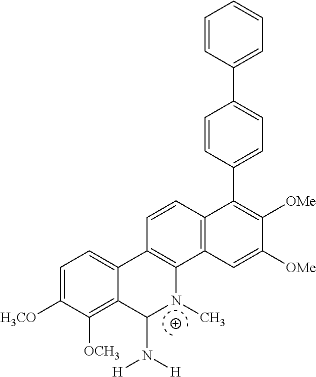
C1=C([H3CO])C([OCH3])=C2C(=C1)C1=C(N(C)C2N([H])[H])C2=C(C=C1)C(C1=CC=C(C3=CC=CC=C3)C=C1)=C([OMe])C([OMe])=C2
